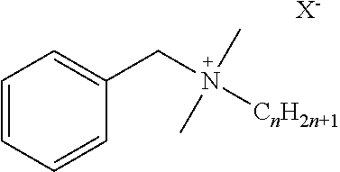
C1=CC=CC(CN([CnH2n+1])(C)C)=C1.[X-]
